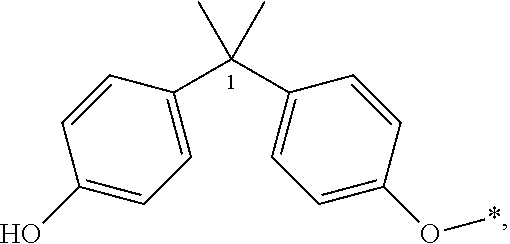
OC1=CC=C(C(C2=CC=C(O*)C=C2)(C)C)C=C1
